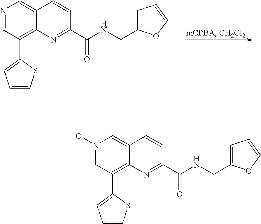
N1=CC(C2=CC=CS2)=C2C(=C1)C=CC(C(NCC1=CC=CO1)=O)=N2.N1(O)=CC(C2=CC=CS2)=C2C(=C1)C=CC(C(NCC1=CC=CO1)=O)=N2
